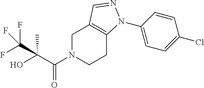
C1N(C(C(O)(C(F)(F)F)C)=O)CCC2=C1C=NN2C1=CC=C(Cl)C=C1
